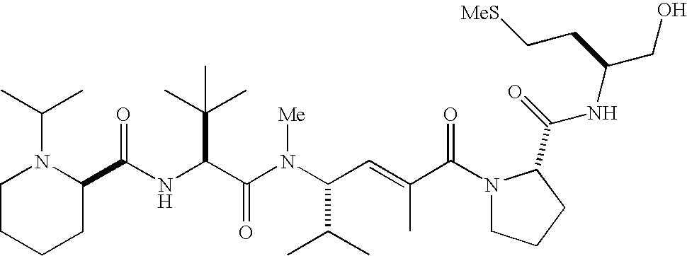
N(C(C(N(C(C(C)C)C=C(C)C(N1CCCC1C(=O)NC(CO)CC[MeS])=O)[Me])=O)C(C)(C)C)C(C1N(C(C)C)CCCC1)=O
